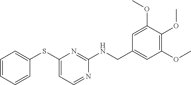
C1=CC=CC(SC2=CC=NC(NCC3=CC(OC)=C(OC)C(OC)=C3)=N2)=C1
